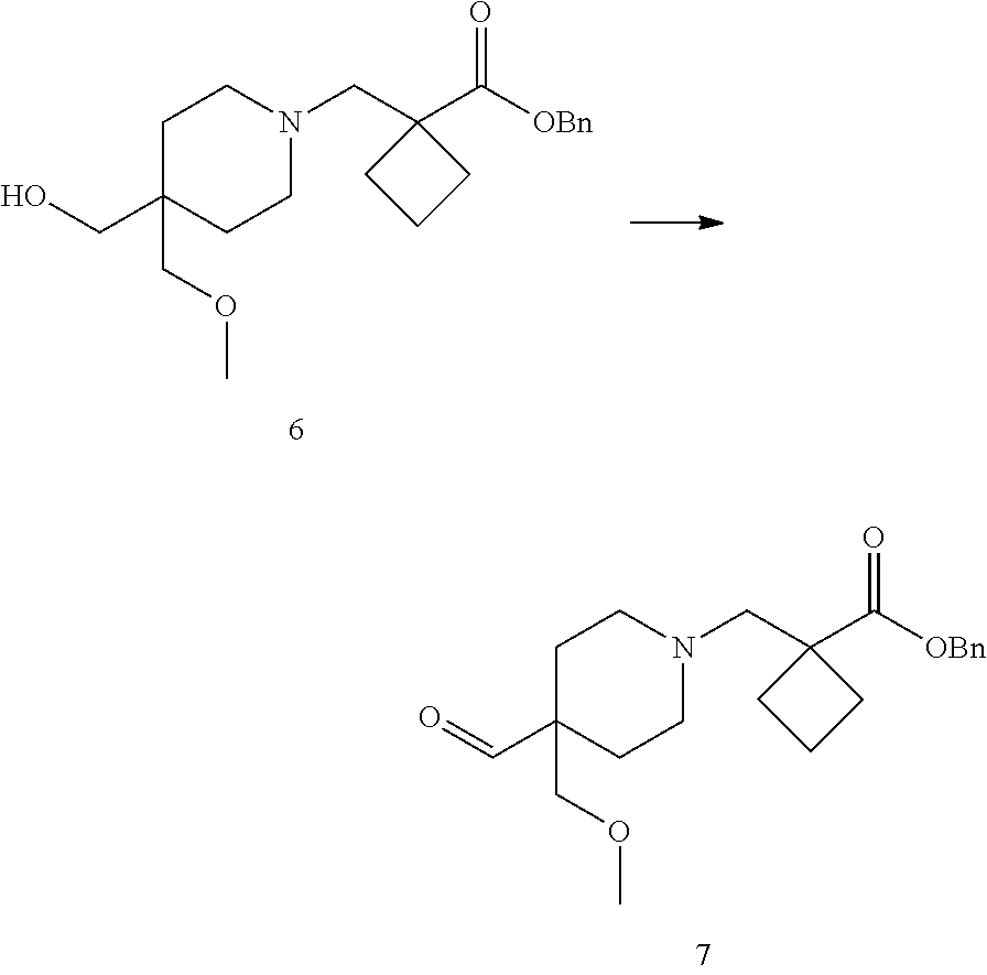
C1C(C=O)(COC)CCN(CC2(C([OBn])=O)CCC2)C1.C1C(CO)(COC)CCN(CC2(C([OBn])=O)CCC2)C1
